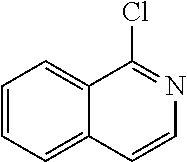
C1=CC=C2C(=C1)C(Cl)=NC=C2
